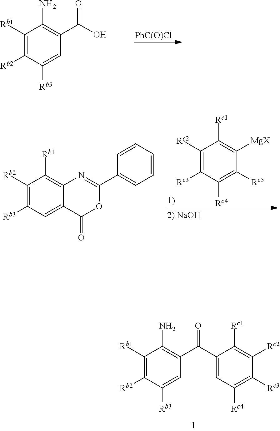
C1([Rb1])=C([Rb2])C([Rb3])=CC(C(C2=CC([Rc4])=C([Rc3])C([Rc2])=C2[Rc1])=O)=C1N.C1([Rb1])=C([Rb2])C([Rb3])=CC(C(O)=O)=C1N.[PhC(O)Cl].C1([Rb2])=C([Rb3])C=C2C(=C1[Rb1])N=C(C1=CC=CC=C1)OC2=O.C1([Rc2])=C([Rc3])C([Rc4])=C([Rc5])C([MgX])=C1[Rc1]
